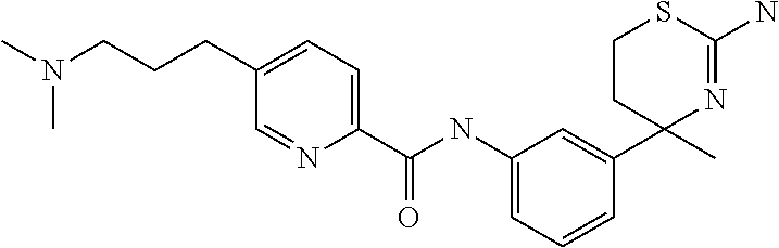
C1=C(C(NC2=CC=CC(C3(C)N=C(N)SCC3)=C2)=O)N=CC(CCCN(C)C)=C1
